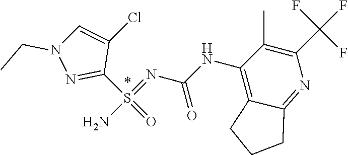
C1(NC(=O)N=S(N)(C2=NN(CC)C=C2Cl)=O)=C2C(=NC(C(F)(F)F)=C1C)CCC2
